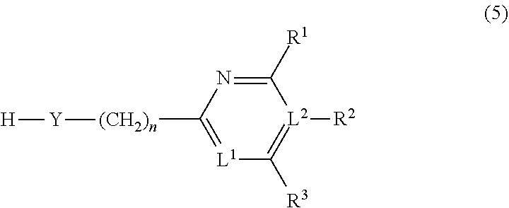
C1([R1])=NC([(CH2)n][Y][H])=[L1]C([R3])=[L2]1[R2]
